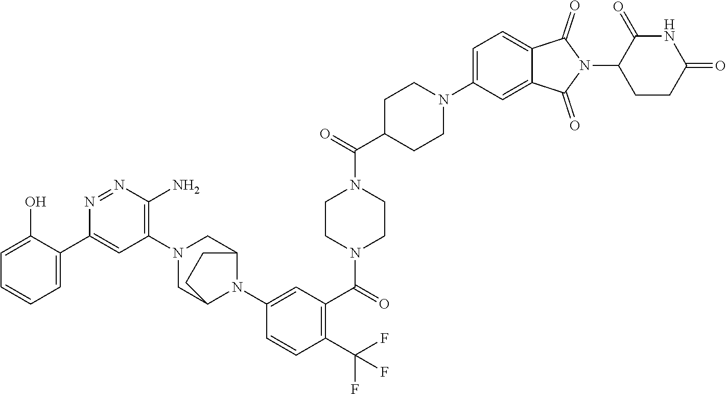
C1=C(O)C(C2=CC(N3CC4N(C5=CC(C(N6CCN(C(C7CCN(C8=CC=C9C(=C8)C(=O)N(C8CCC(=O)NC8=O)C9=O)CC7)=O)CC6)=O)=C(C(F)(F)F)C=C5)C(C3)CC4)=C(N)N=N2)=CC=C1
